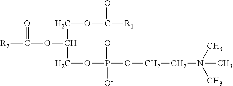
[R2]C(OC(COC(=O)[R1])COP(=O)([O-])OCCN(C)(C)C)=O
